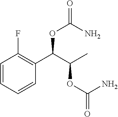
C1=CC=CC(C(C(C)OC(N)=O)OC(=O)N)=C1F
